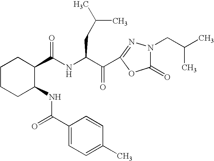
N(C(C(C1=NN(CC(C)C)C(=O)O1)=O)CC(C)C)C(=O)C1CCCCC1NC(=O)C1=CC=C(C)C=C1
